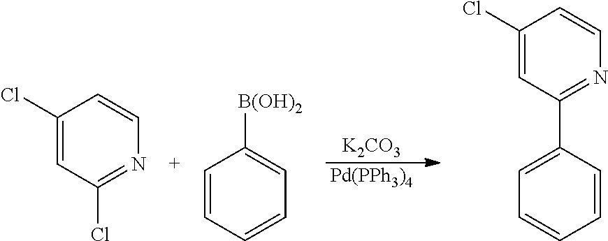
[K2CO3].[Pd(PPh3)4].C1(Cl)=CC(Cl)=NC=C1.C1=CC=CC=C1[B(OH)2].C1(Cl)=CC(C2=CC=CC=C2)=NC=C1
